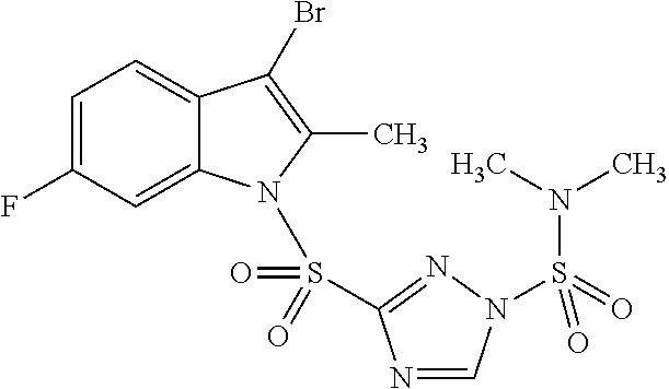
C1=C(F)C=C2C(=C1)C(Br)=C(C)N2S(C1=NN(S(N(C)C)(=O)=O)C=N1)(=O)=O
